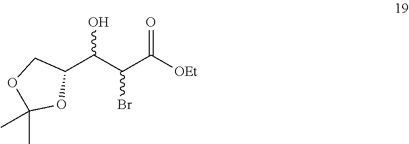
O1C(C)(C)OC(C(C(C([OEt])=O)Br)O)C1
